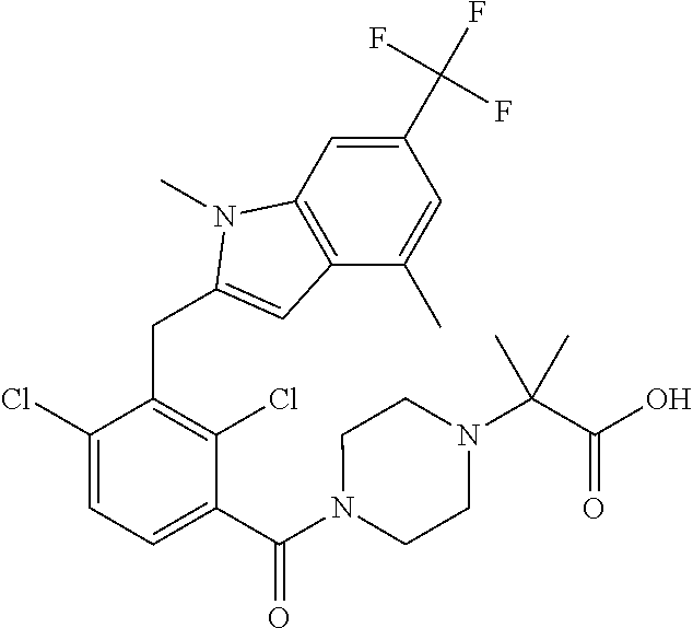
C1(C(F)(F)F)=CC2=C(C(C)=C1)C=C(CC1=C(Cl)C(C(N3CCN(C(C)(C(O)=O)C)CC3)=O)=CC=C1Cl)N2C
